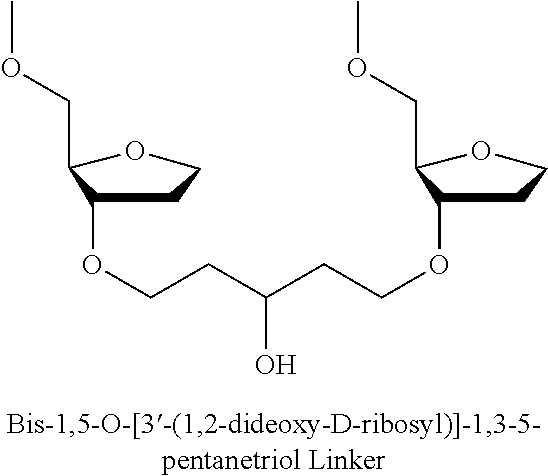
C1(COC)C(OCCC(CCOC2C(COC)OCC2)O)CCO1
